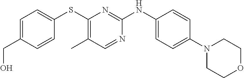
C1=C(CO)C=CC(SC2=C(C)C=NC(NC3=CC=C(N4CCOCC4)C=C3)=N2)=C1
